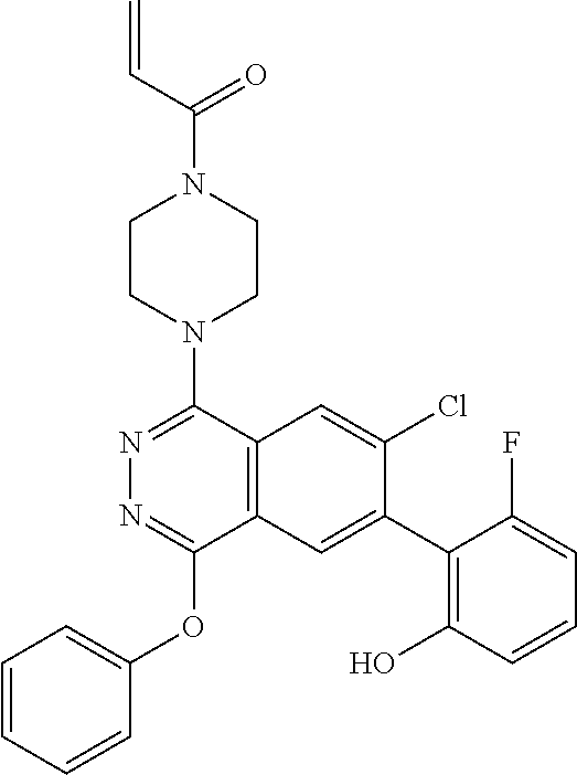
C12=C(C=C(C3=C(O)C=CC=C3F)C(Cl)=C1)C(OC1=CC=CC=C1)=NN=C2N1CCN(C(C=C)=O)CC1
